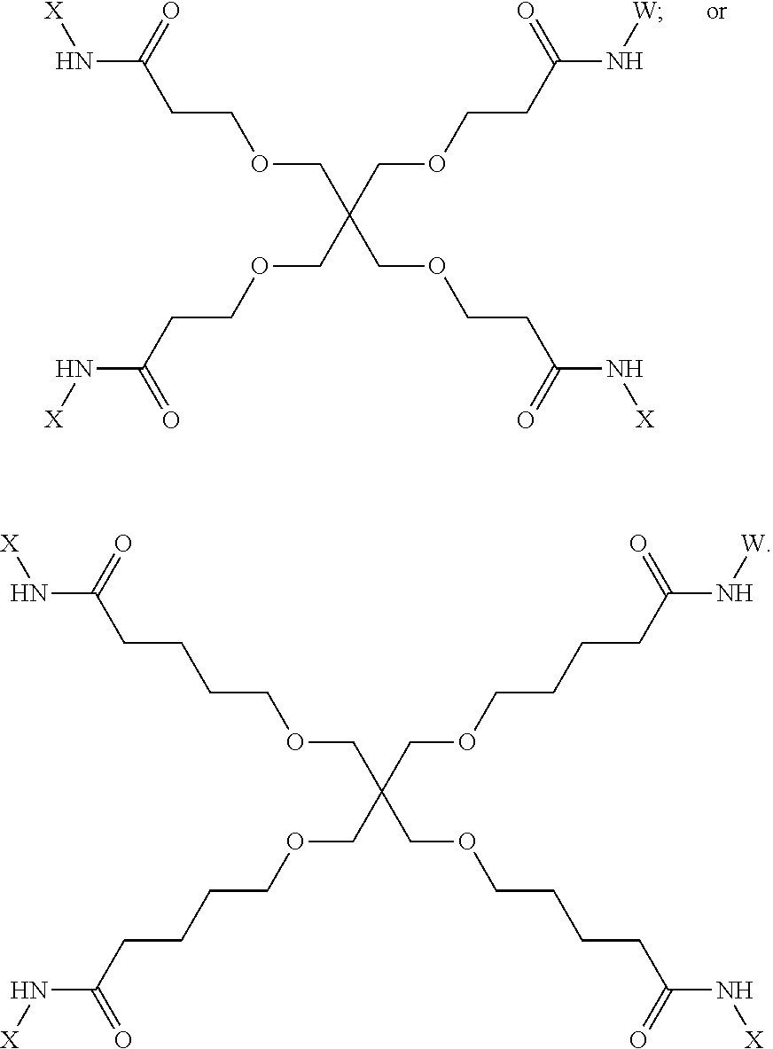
[X]NC(CCOCC(COCCC(N[X])=O)(COCCC(N[W])=O)COCCC(N[X])=O)=O.C(CCOCC(COCCCCC(N[X])=O)(COCCCCC(N[W])=O)COCCCCC(N[X])=O)CC(N[X])=O
